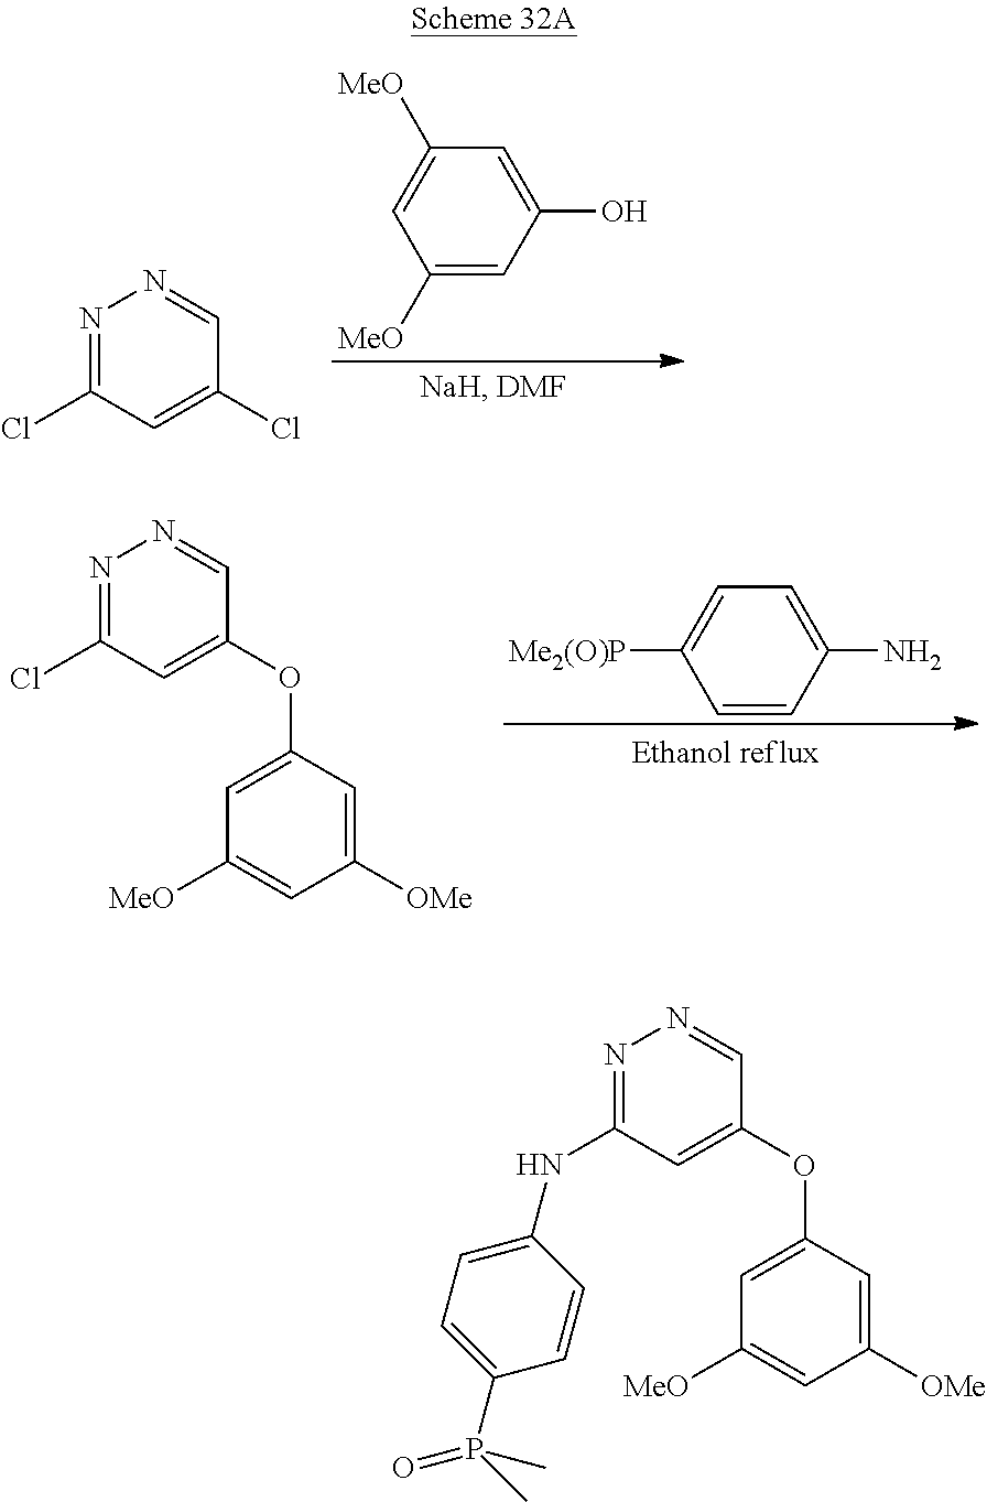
C1=CC(N)=CC=C1[Me2(O)P].N1=C(Cl)C=C(OC2=CC([MeO])=CC([OMe])=C2)C=N1.C1([MeO])=CC(O)=CC([MeO])=C1.N1=C(Cl)C=C(Cl)C=N1.N1=C(NC2=CC=C(P(=O)(C)C)C=C2)C=C(OC2=CC([MeO])=CC([OMe])=C2)C=N1
